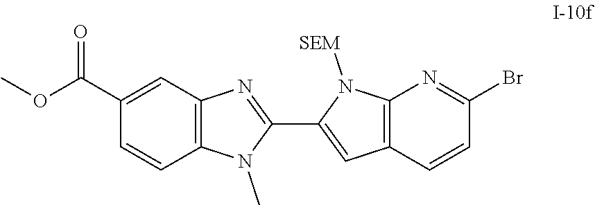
C1(C2=CC3=C(N2[SEM])N=C(Br)C=C3)=NC2=C(N1C)C=CC(C(OC)=O)=C2
